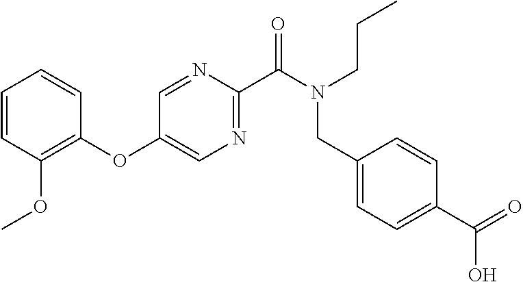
C1=CC(OC)=C(OC2=CN=C(C(N(CC3=CC=C(C(=O)O)C=C3)CCC)=O)N=C2)C=C1
